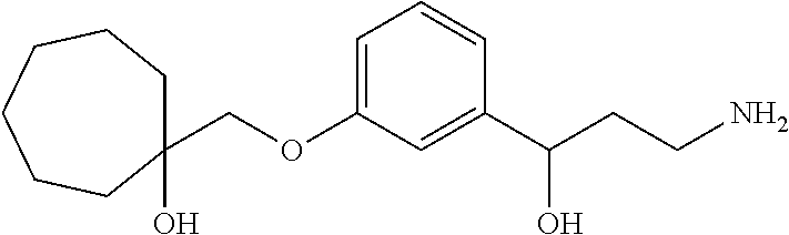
C(OC1=CC=CC(C(CCN)O)=C1)C1(O)CCCCCC1
